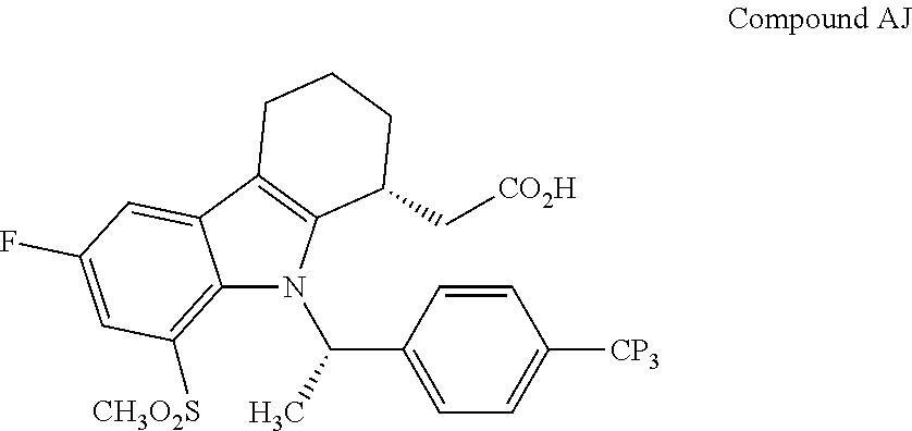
C12=C([CH3O2S])C=C(F)C=C1C1=C(N2C(C)C2=CC=C([CP3])C=C2)C(C[CO2H])CCC1
